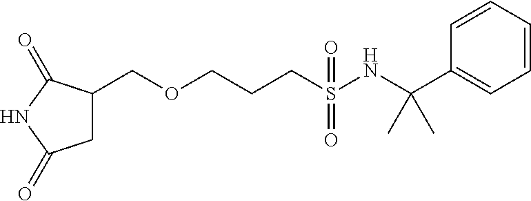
C1(COCCCS(NC(C2=CC=CC=C2)(C)C)(=O)=O)CC(=O)NC1=O
